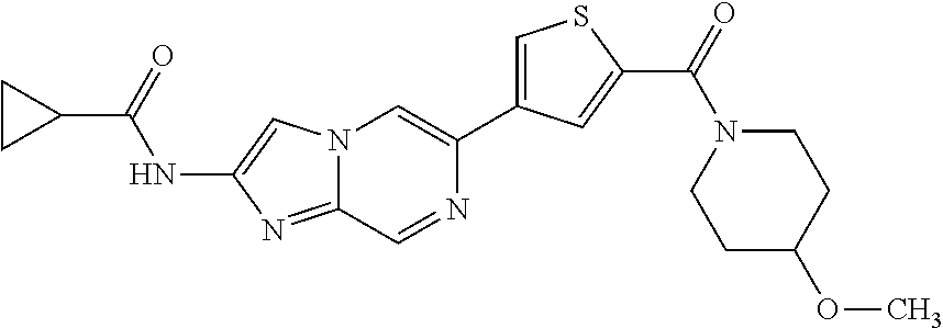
N12C(=NC(NC(C3CC3)=O)=C1)C=NC(C1=CSC(C(=O)N3CCC(OC)CC3)=C1)=C2
